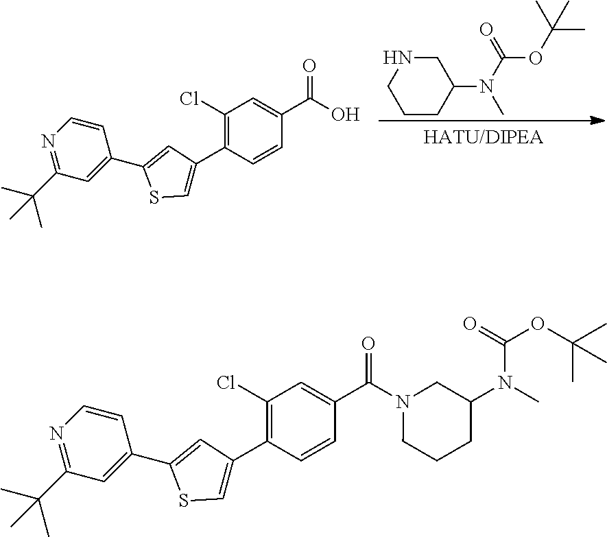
N1CCCC(N(C(=O)OC(C)(C)C)C)C1.CC(C)(C1=NC=CC(C2=CC(C3=C(Cl)C=C(C(O)=O)C=C3)=CS2)=C1)C.CC(C)(C1=NC=CC(C2=CC(C3=C(Cl)C=C(C(N4CCCC(N(C)C(=O)OC(C)(C)C)C4)=O)C=C3)=CS2)=C1)C
